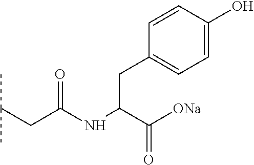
C1=C(O)C=CC(CC(NC(CC(C)C)=O)C([ONa])=O)=C1
